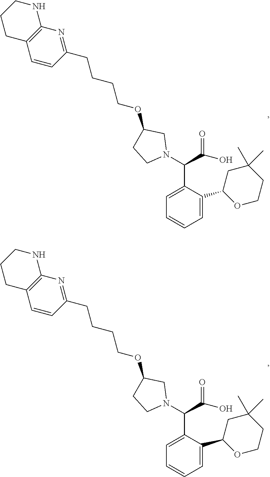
C12=C(C=CC(CCCCOC3CN(C(C4=CC=CC=C4C4CC(C)(C)CCO4)C(=O)O)CC3)=N1)CCCN2.C12=C(C=CC(CCCCOC3CN(C(C4=CC=CC=C4C4CC(C)(C)CCO4)C(=O)O)CC3)=N1)CCCN2
